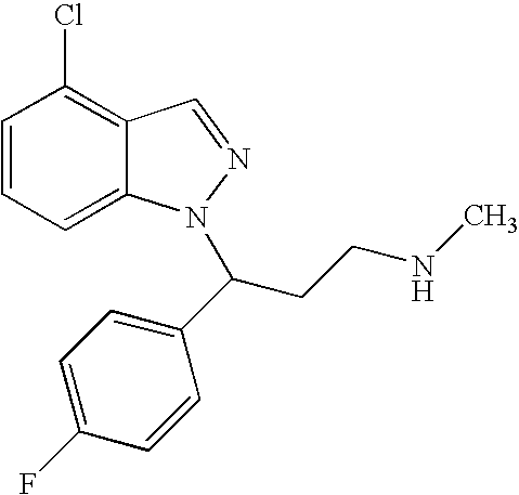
C1=CC=C2C(=C1Cl)C=NN2C(CCNC)C1=CC=C(F)C=C1
